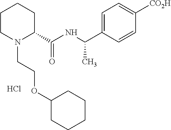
C1CN(CCOC2CCCCC2)C(C(NC(C2=CC=C([CO2H])C=C2)C)=O)CC1.Cl
